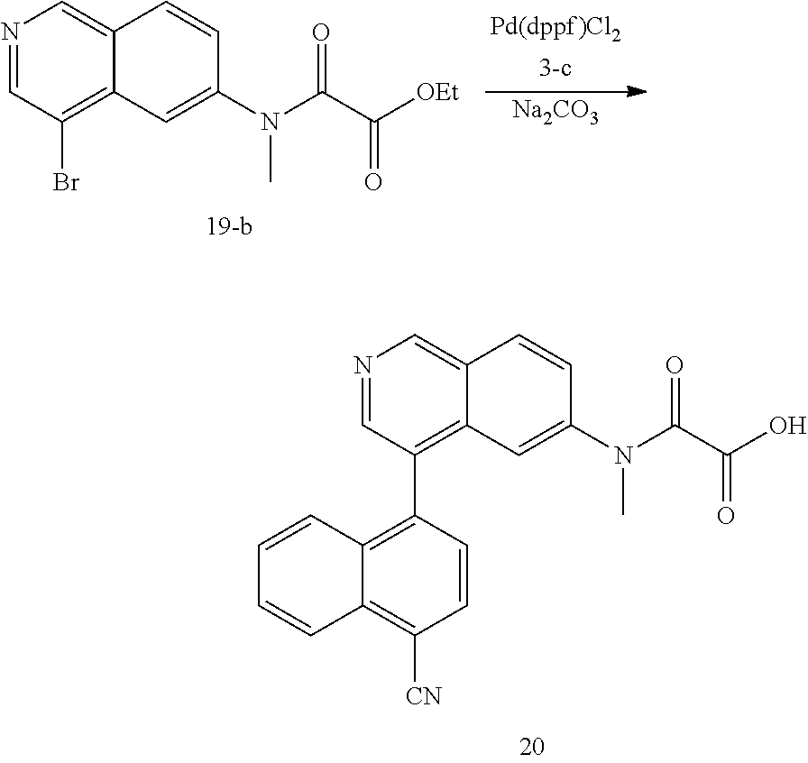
N1=CC(Br)=C2C(=C1)C=CC(N(C(C([OEt])=O)=O)C)=C2.[Na2CO3].N1=CC(C2=C3C(=C([CN])C=C2)C=CC=C3)=C2C(=C1)C=CC(N(C(C(O)=O)=O)C)=C2
